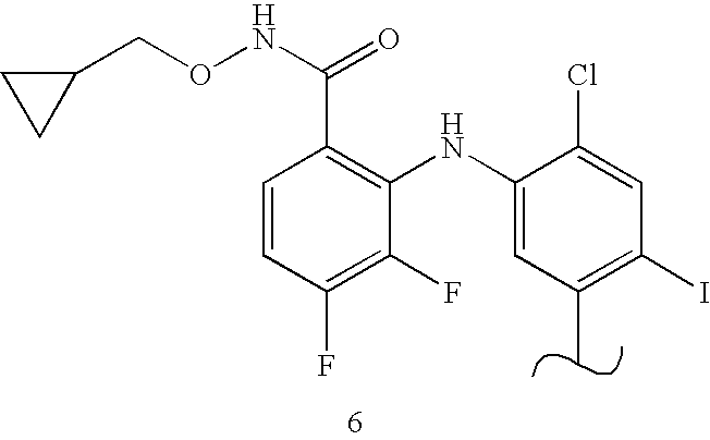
CC1=C(I)C=C(Cl)C(NC2=C(C(=O)NOCC3CC3)C=CC(F)=C2F)=C1
